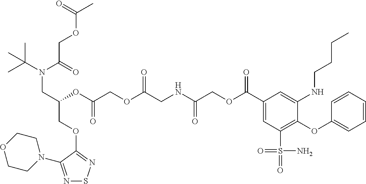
N1=C(N2CCOCC2)C(OCC(CN(C(C)(C)C)C(=O)COC(C)=O)OC(COC(CNC(COC(C2=CC(S(=O)(=O)N)=C(OC3=CC=CC=C3)C(NCCCC)=C2)=O)=O)=O)=O)=NS1
